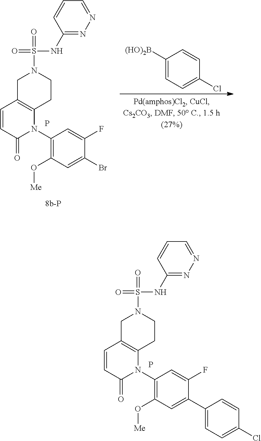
P.C1(N2C3=C(C=CC2=O)CN(S(NC2=NN=CC=C2)(=O)=O)CC3)=C(O[Me])C=C(C2=CC=C(Cl)C=C2)C(F)=C1.C1(N2C3=C(C=CC2=O)CN(S(NC2=NN=CC=C2)(=O)=O)CC3)=C(O[Me])C=C(Br)C(F)=C1.P.C1([(HO)2B])=CC=C(Cl)C=C1
